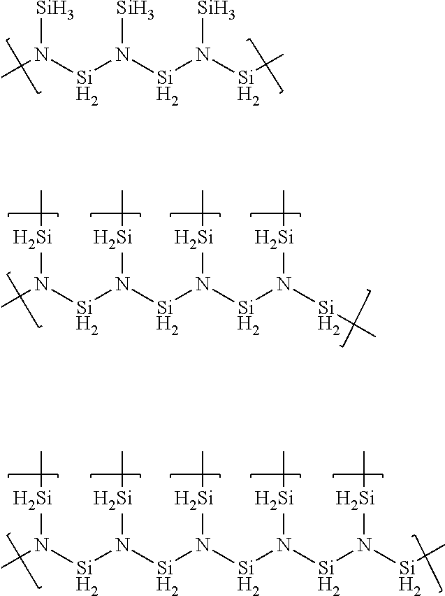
CN([Si]N([Si]N([Si]C)[Si])[Si])[Si].CN([Si]N([Si]N([Si]N([Si]C)[Si]C)[Si]C)[Si]C)[Si]C.CN([Si]N([Si]N([Si]N([Si]N([Si]C)[Si]C)[Si]C)[Si]C)[Si]C)[Si]C
